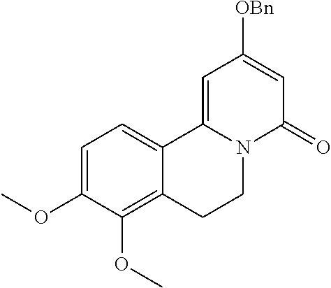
C1=C(OC)C(OC)=C2C(=C1)C1=CC([OBn])=CC(=O)N1CC2
